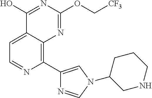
C1=C2C(=C(C3=CN(C4CNCCC4)C=N3)N=C1)N=C(OC[CF3])N=C2O
